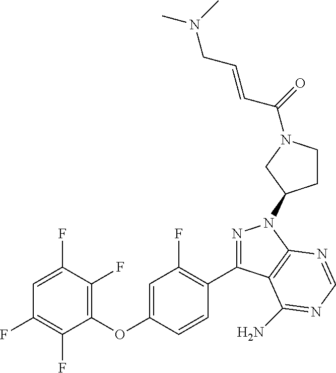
C1(OC2=CC(F)=C(C3=NN(C4CCN(C(=O)C=CCN(C)C)C4)C4=C3C(N)=NC=N4)C=C2)=C(F)C(F)=CC(F)=C1F
